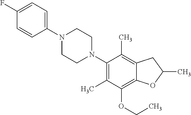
C1(F)=CC=C(N2CCN(C3=C(C)C(OCC)=C4C(=C3C)CC(C)O4)CC2)C=C1
